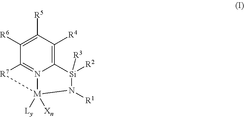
C12=C([R4])C([R5])=C([R6])C3=N1[M]([Ly])([Xn])([R7]3)N([R1])[Si]2([R2])[R3]
